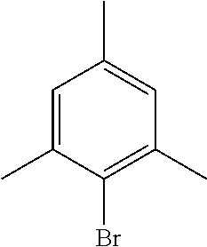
C1(C)=CC(C)=CC(C)=C1Br
